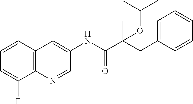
C12=C(N=CC(NC(C(CC3=CC=CC=C3)(C)OC(C)C)=O)=C1)C(F)=CC=C2
